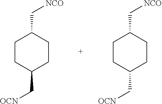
C1CC(C[OCN])CCC1C[NCO].C1CC(C[OCN])CCC1C[NCO]
